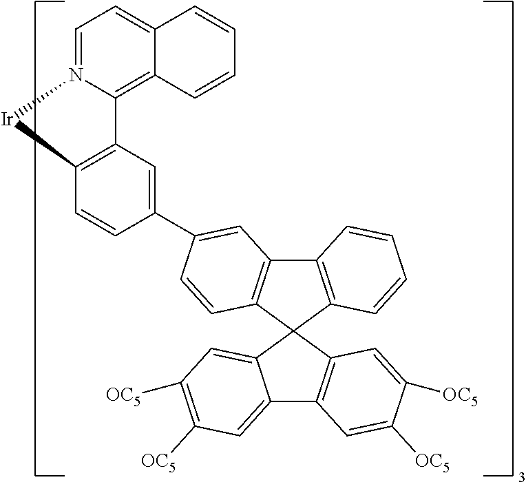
C1=N2C(=C3C(=C1)C=CC=C3)C1=C(C=CC(C3=CC4=C(C5(C6=C4C=CC=C6)C4=CC([OC5])=C([OC5])C=C4C4=C5C=C([OC5])C([OC5])=C4)C=C3)=C1)[Ir]2
